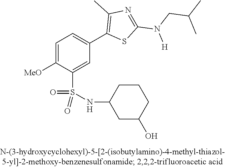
C1=C([OMe])C(S(NC2CC(O)CCC2)(=O)=O)=CC(C2=C(C)N=C(N([H])CC(C)C)S2)=C1
